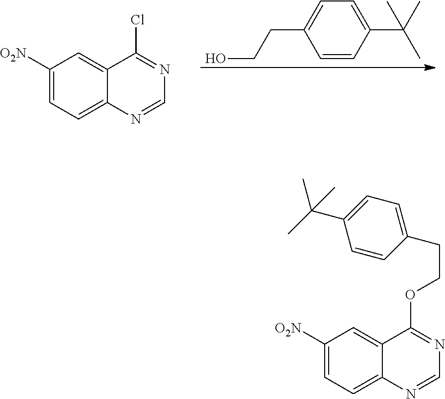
C1=CC(C(C)(C)C)=CC=C1CCO.C1([O2N])=CC=C2C(=C1)C(Cl)=NC=N2.C1([O2N])=CC=C2C(=C1)C(OCCC1=CC=C(C(C)(C)C)C=C1)=NC=N2
